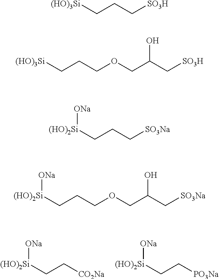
[(HO)2Si](CC[CO2Na])[ONa].[(HO)2Si](CC[PO3Na])[ONa].[(HO)3Si]CCC[SO3H].[(HO)3Si]CCCOCC(C[SO3H])O.[(HO)2Si](CCC[SO3Na])[ONa].[(HO)2Si](CCCOCC(C[SO3Na])O)[ONa]
